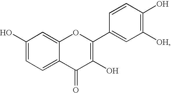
C1(O)=CC=C2C(=C1)OC(C1=CC([OH])=C(O)C=C1)=C(O)C2=O
